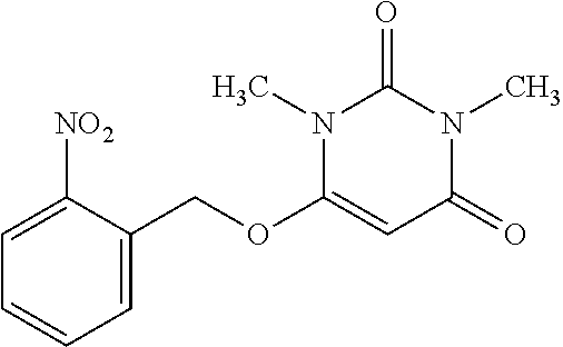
C1=C([NO2])C(COC2=CC(=O)N(C)C(=O)N2C)=CC=C1
